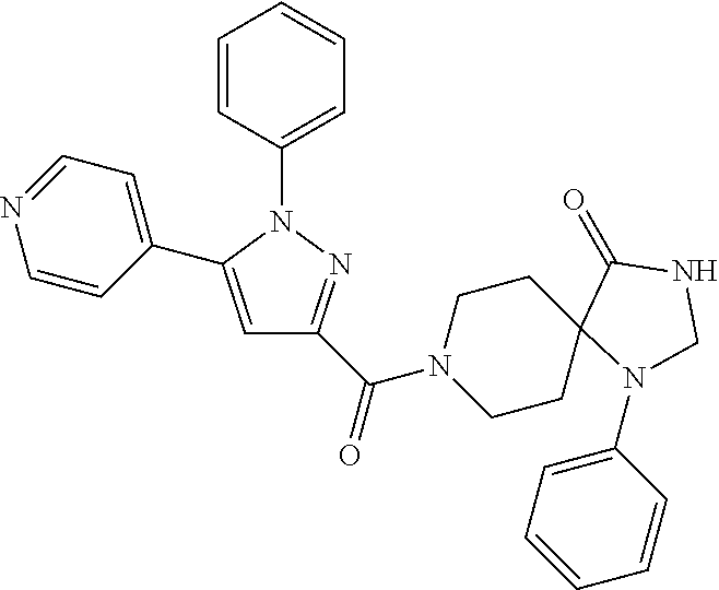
C1=CC(N2C(C3=CC=NC=C3)=CC(C(N3CCC4(CC3)N(C3=CC=CC=C3)CNC4=O)=O)=N2)=CC=C1
